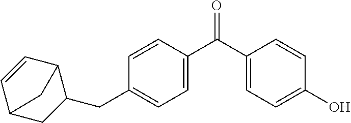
C12CC(CC3=CC=C(C(=O)C4=CC=C(O)C=C4)C=C3)C(C=C1)C2
